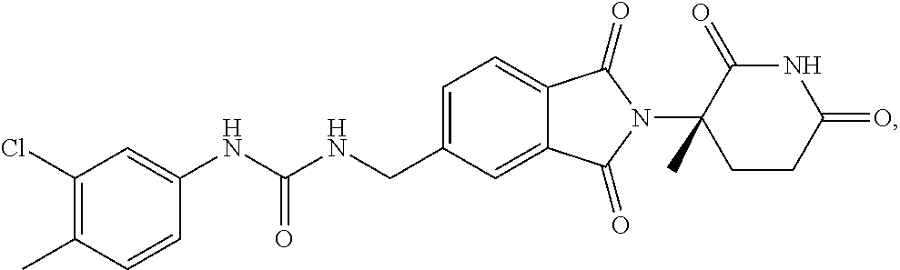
C1=C(CNC(NC2=CC(Cl)=C(C)C=C2)=O)C=C2C(=C1)C(=O)N(C1(C)CCC(=O)NC1=O)C2=O
